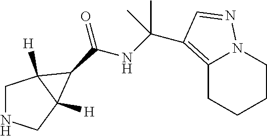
C1NCC2([H])C1([H])C2C(NC(C)(C)C1=C2CCCCN2N=C1)=O
